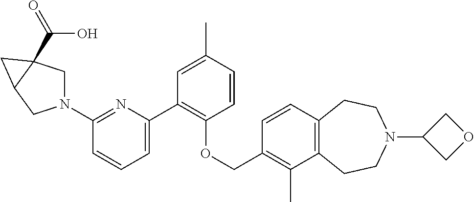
C1(C2=CC=CC(N3CC4(C(=O)O)C(C3)C4)=N2)=C(OCC2=C(C)C3=C(C=C2)CCN(C2COC2)CC3)C=CC(C)=C1
